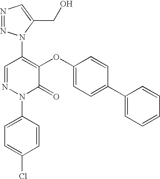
C1(N2N=NC=C2CO)=C(OC2=CC=C(C3=CC=CC=C3)C=C2)C(=O)N(C2=CC=C(Cl)C=C2)N=C1
